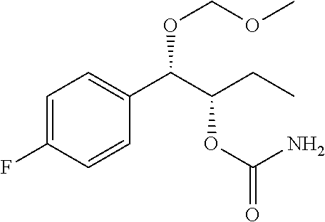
C1=C(F)C=CC(C(C(CC)OC(=O)N)OCOC)=C1
